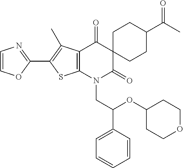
C1=COC(C2=C(C)C3=C(S2)N(CC(OC2CCOCC2)C2=CC=CC=C2)C(=O)C2(C3=O)CCC(C(C)=O)CC2)=N1
